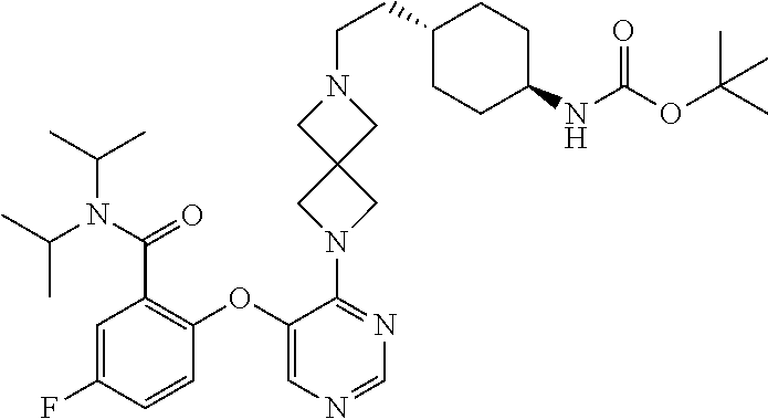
C1(OC2=C(C(=O)N(C(C)C)C(C)C)C=C(F)C=C2)=CN=CN=C1N1CC2(C1)CN(CCC1CCC(NC(OC(C)(C)C)=O)CC1)C2
